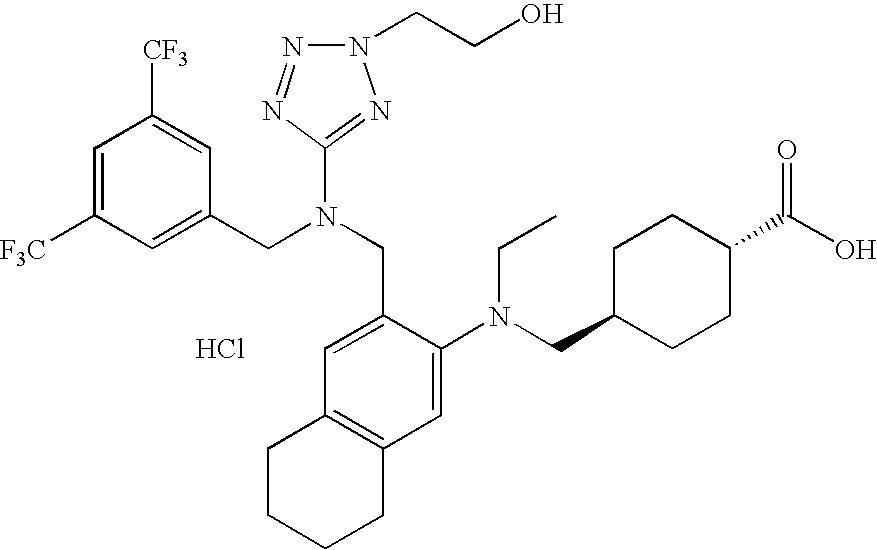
C1=C([F3C])C=C(CN(CC2=CC3=C(C=C2N(CC2CCC(C(O)=O)CC2)CC)CCCC3)C2=NN(CCO)N=N2)C=C1[CF3].Cl
